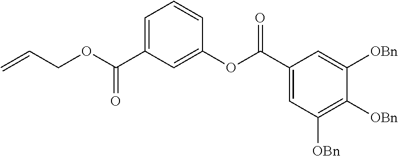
C(COC(=O)C1=CC=CC(OC(C2=CC([OBn])=C([OBn])C([OBn])=C2)=O)=C1)=C
